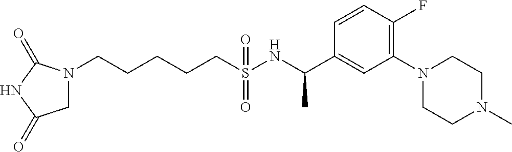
N1(CCCCCS(NC(C2=CC(N3CCN(C)CC3)=C(F)C=C2)C)(=O)=O)CC(=O)NC1=O
